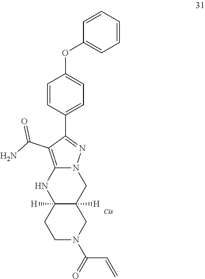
C1=CC=CC=C1OC1=CC=C(C2=NN3C(=C2C(=O)N)NC2([H])C([H])(C3)CN(C(=O)C=C)CC2)C=C1
